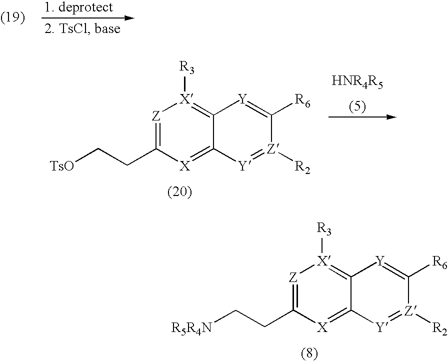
[Z]1=C(CC[R5R4N])[X]=C2C(=[X]1[R3])[Y]=C([R6])[Z]([R2])=[Y]2.[Z]1=C(CC[TsO])[X]=C2C(=[X]1[R3])[Y]=C([R6])[Z]([R2])=[Y]2
